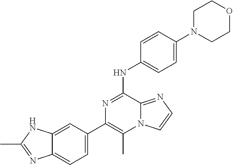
C1(C2=CC=C3C(=C2)NC(C)=N3)=C(C)N2C(=NC=C2)C(NC2=CC=C(N3CCOCC3)C=C2)=N1
